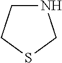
C1NCSC1
